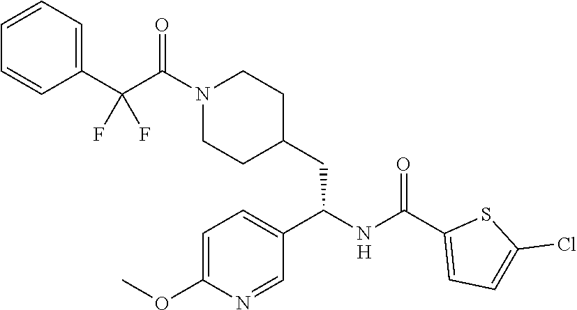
C1=CC(C(C(N2CCC(CC(C3=CC=C(OC)N=C3)NC(=O)C3=CC=C(Cl)S3)CC2)=O)(F)F)=CC=C1.[H]
